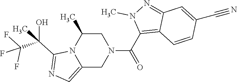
C1C(C)N2C(=CN=C2C(O)(C)C(F)(F)F)CN1C(C1=C2C(=NN1C)C=C(C#N)C=C2)=O
